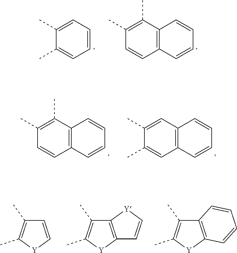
C1(C)=CC=CC=C1C.C1(C)=C(C)C2=C(C=C1)C=CC=C2.C1(C)=C(C)C2=C(C=C1)C=CC=C2.C1(C)=CC2=C(C=C1C)C=CC=C2.C12=C([Y]C(C)=C1C)C=C[Y]2.C12=C([Y]C(C)=C1C)C=CC=C2.C1=C[Y]C(C)=C1C
